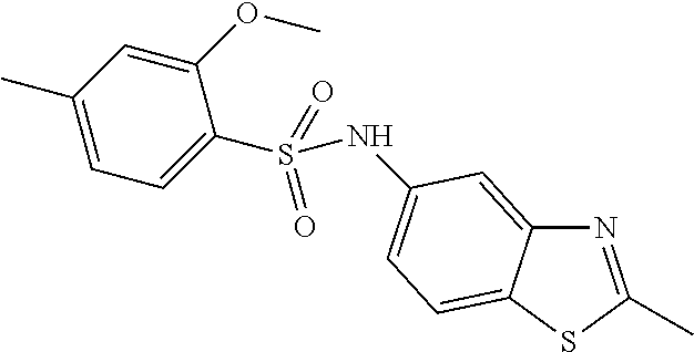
N1=C(C)SC2=CC=C(NS(C3=CC=C(C)C=C3OC)(=O)=O)C=C12
